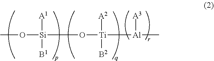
CO[Si](O[Ti]([Al](C)[A3])([A2])[B2])([A1])[B1]
